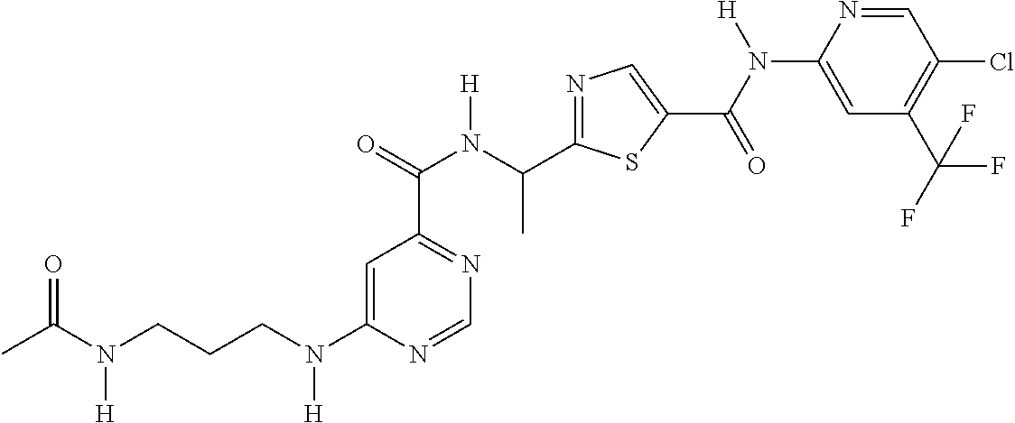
C1=C(N([H])CCCN(C(C)=O)[H])N=CN=C1C(N(C(C1=NC=C(C(=O)N(C2=CC(C(F)(F)F)=C(Cl)C=N2)[H])S1)C)[H])=O
